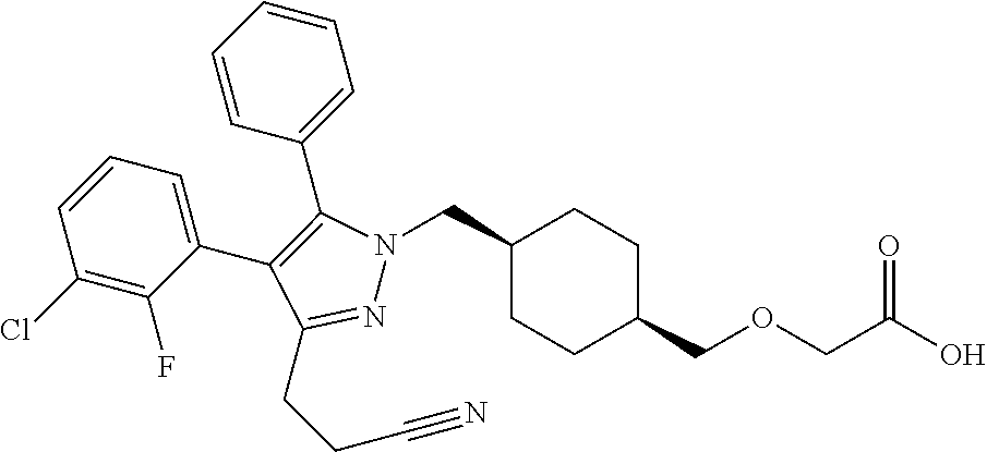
C1(CN2N=C(CCC#N)C(C3=CC=CC(Cl)=C3F)=C2C2=CC=CC=C2)CCC(COCC(O)=O)CC1
